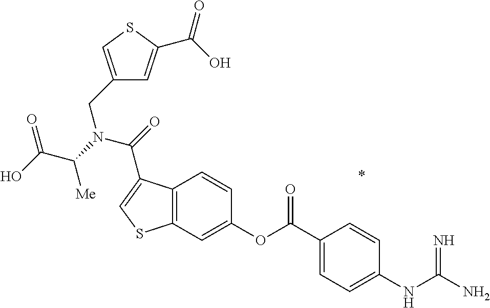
C12=C(C=C(OC(C3=CC=C(NC(N)=N)C=C3)=O)C=C1)SC=C2C(=O)N(C(C(O)=O)[Me])CC1=CSC(C(=O)O)=C1
